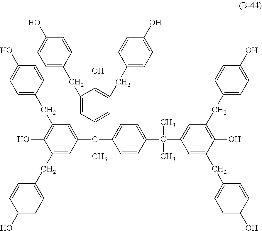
C1(O)=CC=C(CC2=C(O)C(CC3=CC=C(O)C=C3)=CC(C(C)(C3=CC(CC4=CC=C(O)C=C4)=C(O)C(CC4=CC=C(O)C=C4)=C3)C3=CC=C(C(C4=CC(CC5=CC=C(O)C=C5)=C(O)C(CC5=CC=C(O)C=C5)=C4)(C)C)C=C3)=C2)C=C1
